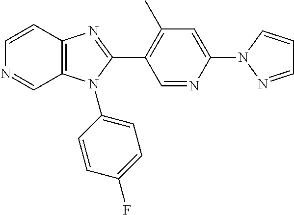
C1=CC2=C(C=N1)N(C1=CC=C(F)C=C1)C(C1=C(C)C=C(N3N=CC=C3)N=C1)=N2
